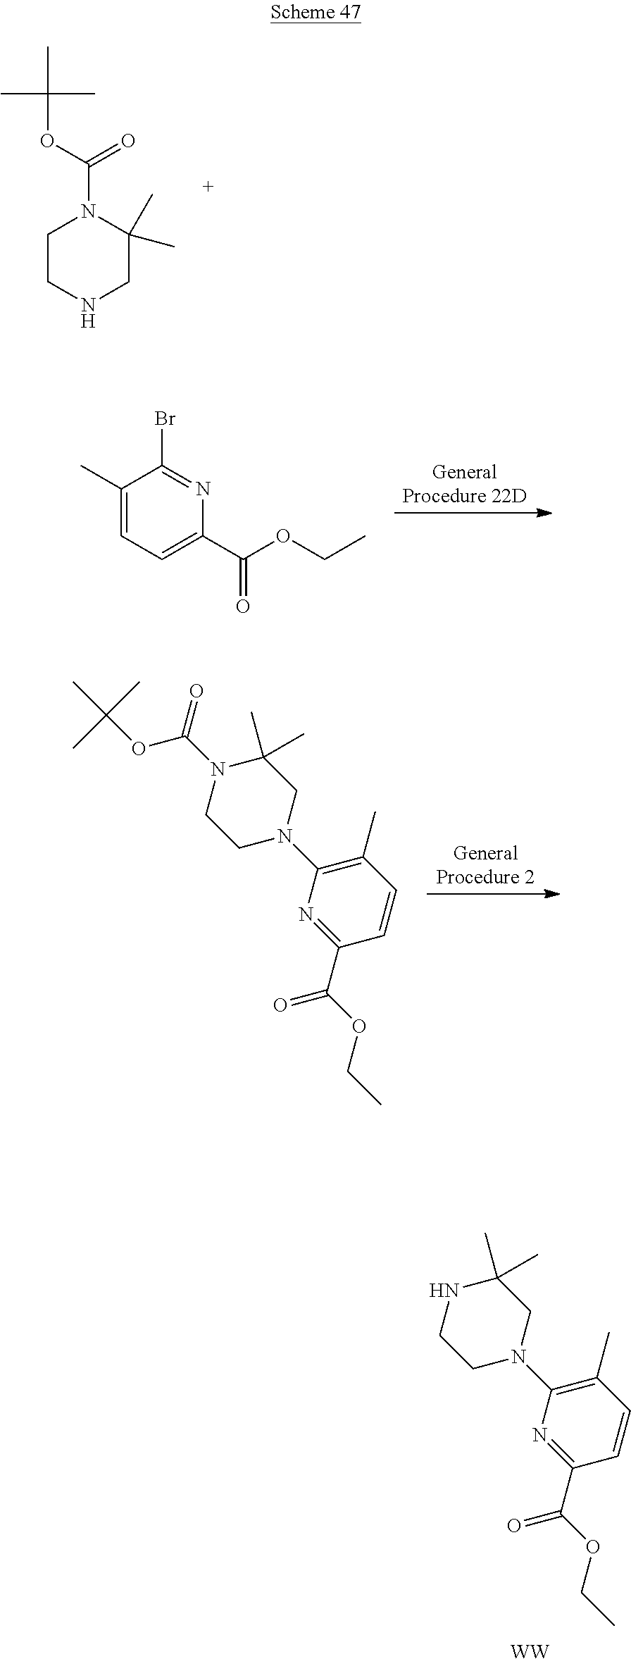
C1CNCC(C)(C)N1C(OC(C)(C)C)=O.[GeneralProcedure 22D].CC1=CC=C(C(OCC)=O)N=C1Br.C1(C)=C(N2CC(C)(C)NCC2)N=C(C(OCC)=O)C=C1.[WW].[GeneralProcedure 2].C1(C)=C(N2CC(C)(C)N(C(=O)OC(C)(C)C)CC2)N=C(C(OCC)=O)C=C1
